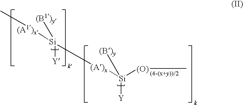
[Si]([Y])([(A1)x]C)([(B1)y])[(A)x][Si]([Y])([(B)y])[(O)]C
